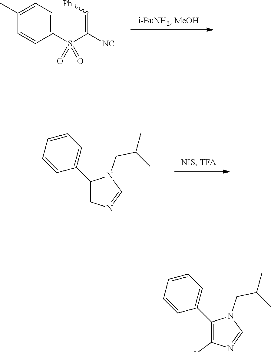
C1=CC(S(C([NC])=C[Ph])(=O)=O)=CC=C1C.C1=CC(C2=CN=CN2CC(C)C)=CC=C1.C1=CC(C2=C(I)N=CN2CC(C)C)=CC=C1
